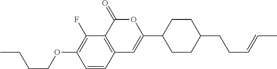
C1=CC2=C(C(F)=C1OCCCC)C(=O)OC(C1CCC(CCC=CC)CC1)=C2
